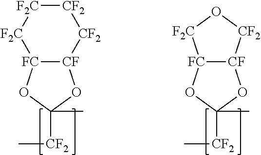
[F2C]1[FC]2[CF]([CF2][CF2][F2C]1)OC([CF2]C)(C)O2.[FC]12[CF](OC([CF2]C)(C)O1)[CF2]O[F2C]2
